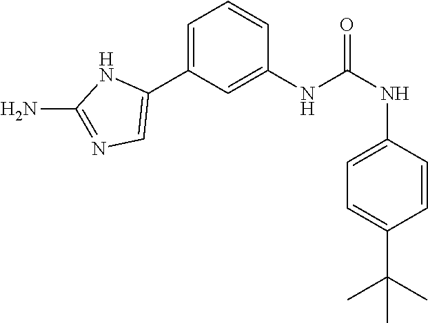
C1(NC(NC2=CC=C(C(C)(C)C)C=C2)=O)=CC(C2=CN=C(N)N2)=CC=C1
